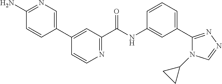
C1(N)=NC=C(C2=CC(C(NC3=CC(C4=NN=CN4C4CC4)=CC=C3)=O)=NC=C2)C=C1
